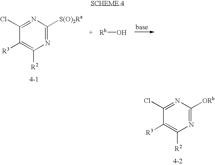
N1=C([S(O)2Ra])N=C(Cl)C([R3])=C1[R2].[Rb]O.N1=C([ORb])N=C(Cl)C([R3])=C1[R2]
